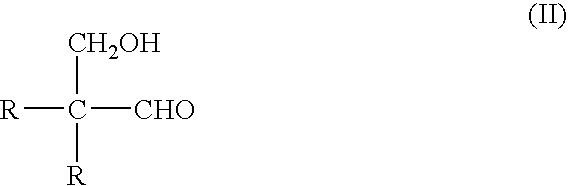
[R]C([CHO])([CH2OH])[R]
